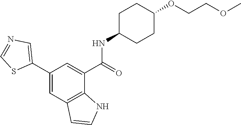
O(C)CCOC1CCC(NC(C2=CC(C3=CN=CS3)=CC3=C2NC=C3)=O)CC1
